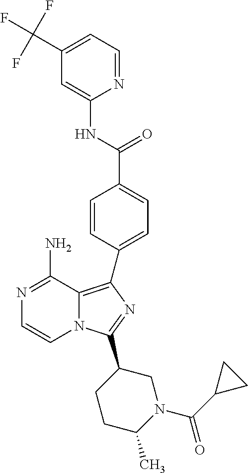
N1=C(N)C2=C(C3=CC=C(C(=O)NC4=CC(C(F)(F)F)=CC=N4)C=C3)N=C(C3CCC(C)N(C(=O)C4CC4)C3)N2C=C1
